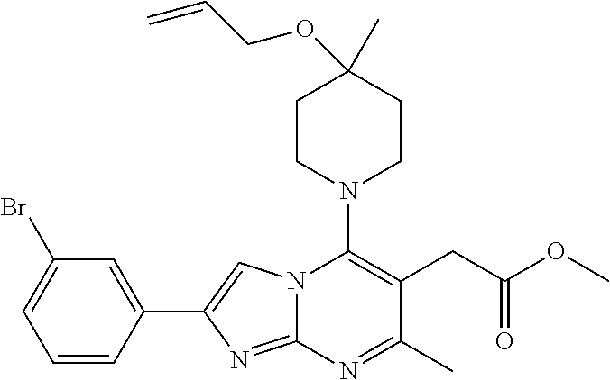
N12C(=NC(C3=CC(Br)=CC=C3)=C1)N=C(C)C(CC(=O)OC)=C2N1CCC(OCC=C)(C)CC1
